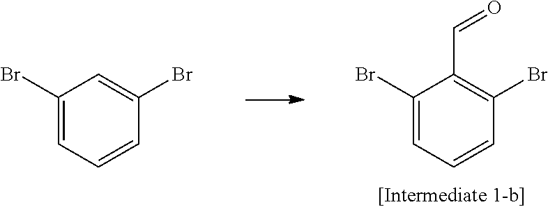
C1(Br)=CC=CC(Br)=C1C=O.C1(Br)=CC=CC(Br)=C1
